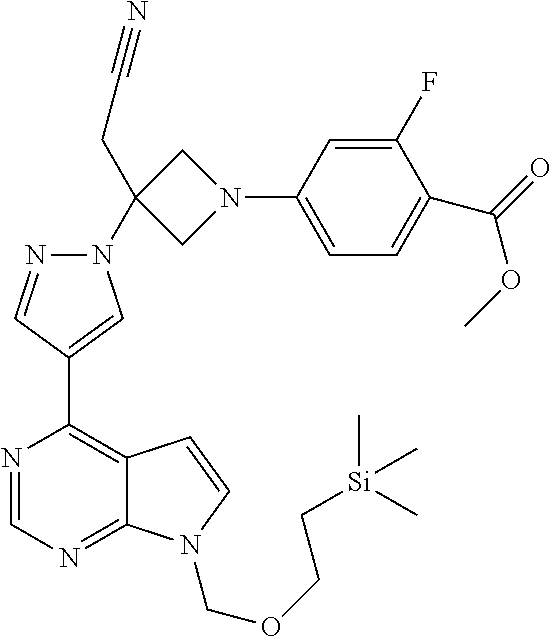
N1=CN=C2C(=C1C1=CN(C3(CC#N)CN(C4=CC=C(C(=O)OC)C(F)=C4)C3)N=C1)C=CN2COCC[Si](C)(C)C
